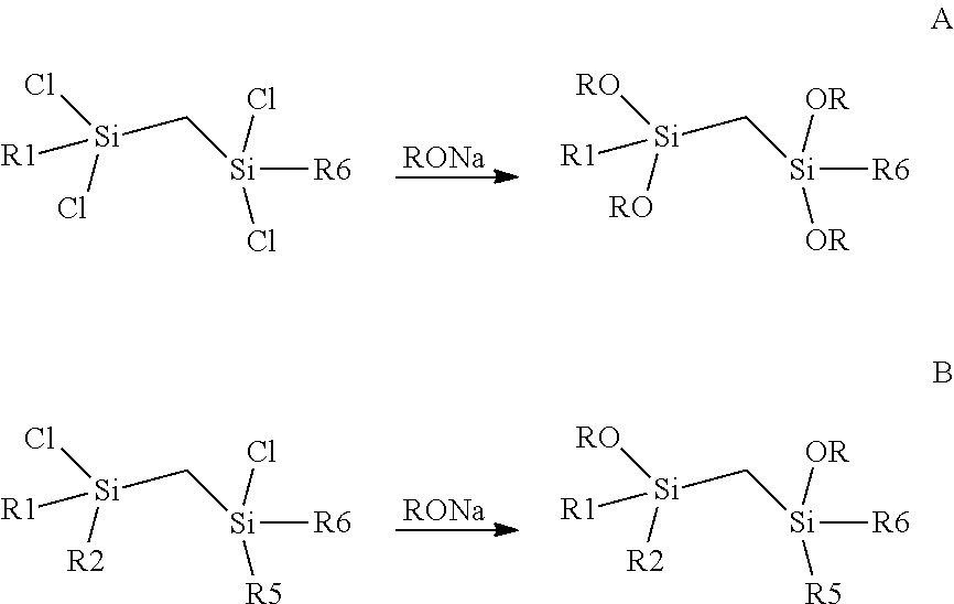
[RONa].[R1][Si](C[Si]([R6])(Cl)Cl)(Cl)Cl.[R1][Si](C[Si]([R6])([OR])[OR])([RO])[RO].[RONa].[R1][Si](C[Si]([R6])(Cl)[R5])(Cl)[R2].[R1][Si](C[Si]([R6])([OR])[R5])([RO])[R2]
